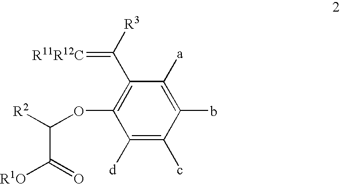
C1([d])=C(c)C(b)=C([a])C(C([R3])=[R11R12C])=C1OC([R2])C(=O)[R1O]
